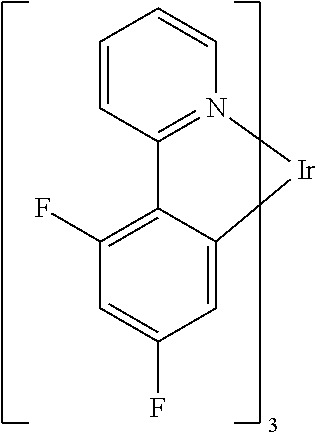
C1=C2C(=C(F)C=C1F)C1=N(C=CC=C1)[Ir]2
